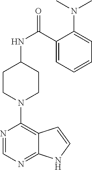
C1(C(NC2CCN(C3=C4C(=NC=N3)NC=C4)CC2)=O)=CC=CC=C1N(C)C
